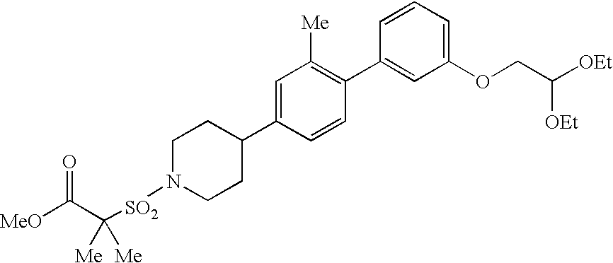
[MeO]C(=O)C([SO2]N1CCC(C2=CC([Me])=C(C3=CC(OCC([OEt])[OEt])=CC=C3)C=C2)CC1)([Me])[Me]
